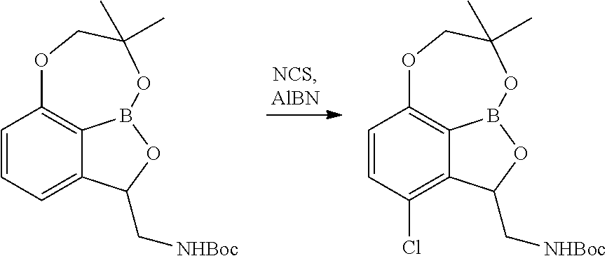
C1=CC=C2C3=C1OCC(C)(C)OB3OC2C[NHBoc].C1=CC(Cl)=C2C3=C1OCC(C)(C)OB3OC2C[NHBoc]
